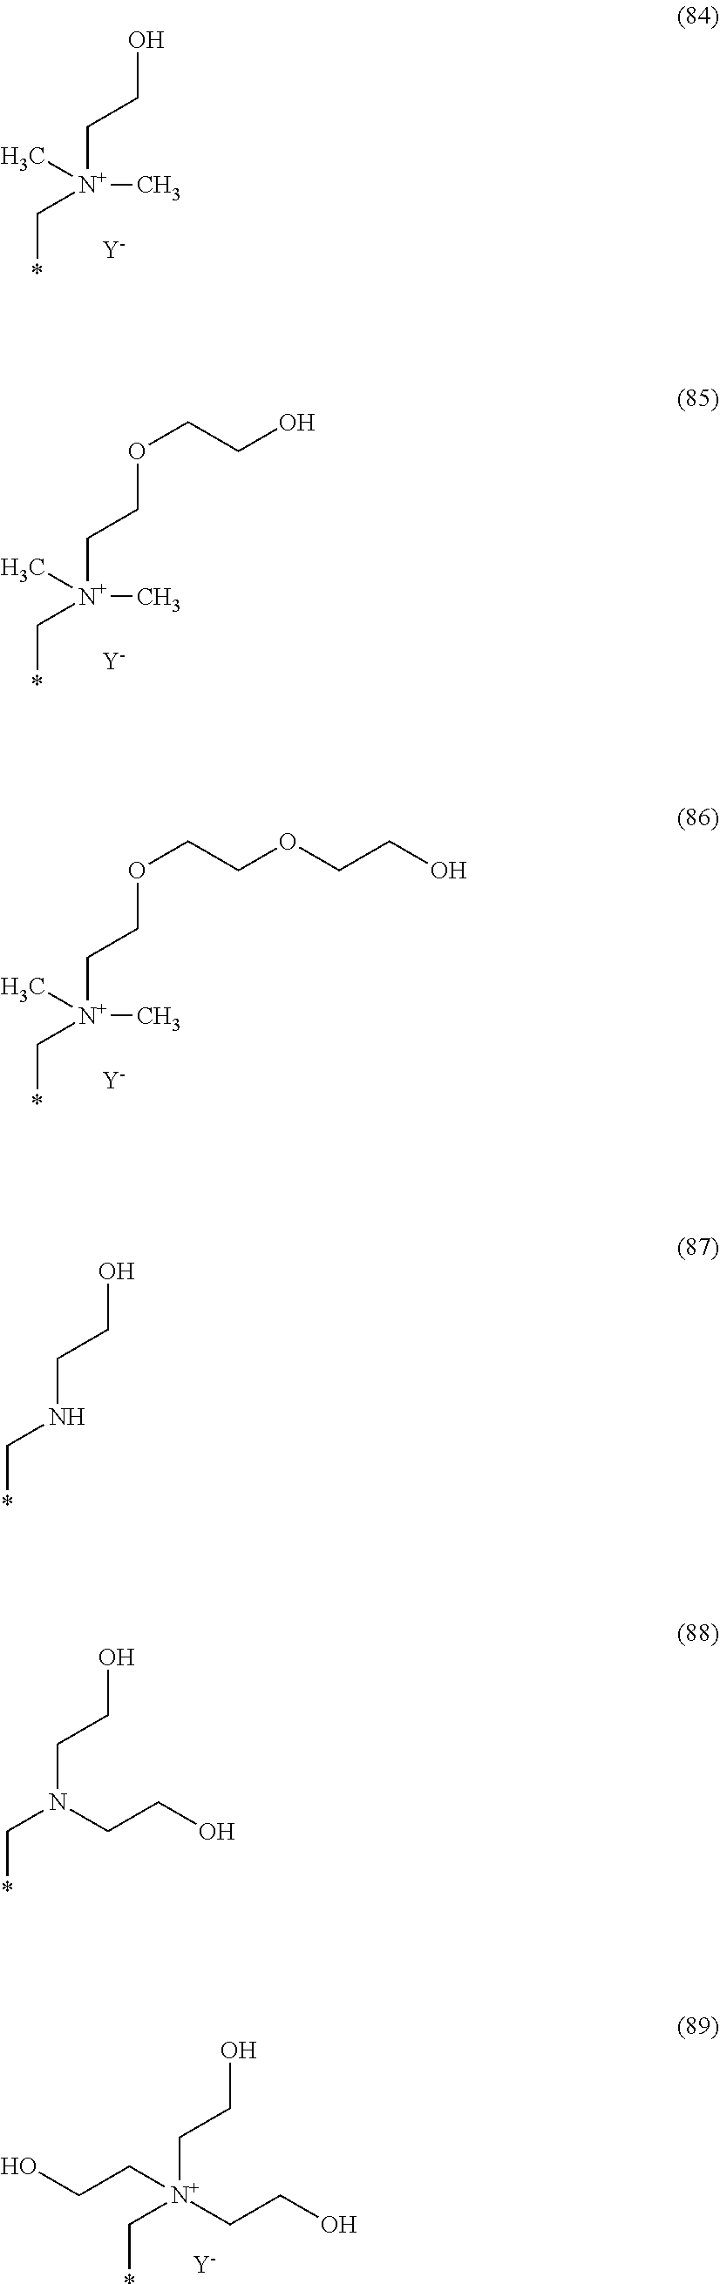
C([N+](C*)(C)C)CO.[Y].C([N+](C*)(C)C)COCCO.[Y].C([N+](C*)(C)C)COCCOCCO.[Y].C(*)[N+](CCO)(CCO)CCO.[Y].C(*)NCCO.C(*)N(CCO)CCO
